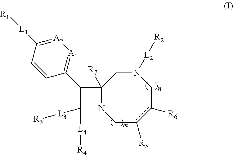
C12([R7])N(Cc([R5])c([R6])CN([L2][R2])C1)C([L3][R3])([L4][R4])C2C1=[A1][A2]=C([L1][R1])C=C1
